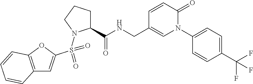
C12=C(OC(S(=O)(=O)N3C(C(NCC4=CN(C5=CC=C(C(F)(F)F)C=C5)C(=O)C=C4)=O)CCC3)=C1)C=CC=C2
